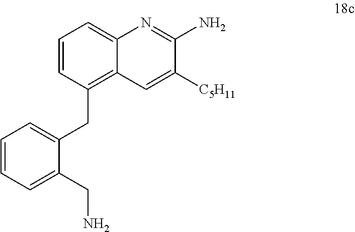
C1=CC(CC2=CC=CC=C2CN)=C2C(=C1)N=C(N)C([C5H11])=C2
